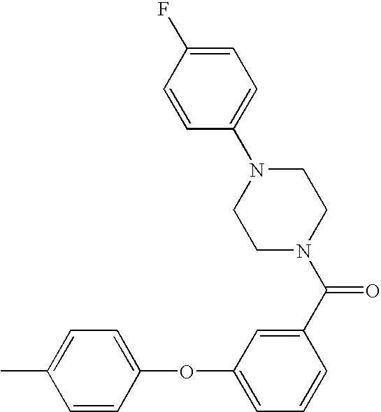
C1=CC(OC2=CC=CC(C(N3CCN(C4=CC=C(F)C=C4)CC3)=O)=C2)=CC=C1C
